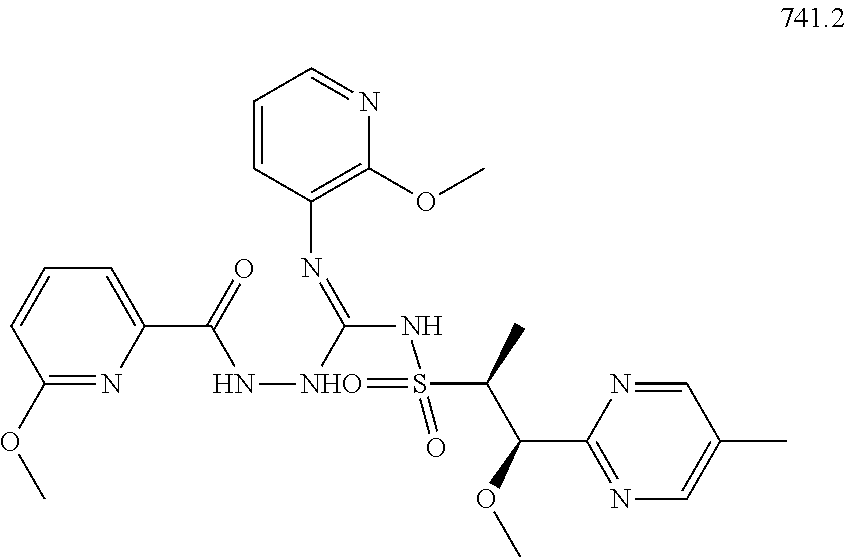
N1=C(C(OC)C(C)S2(=O)=[NHO](NC(=O)C3=CC=CC(OC)=N3)C(=NC3=C(OC)N=CC=C3)N2)N=CC(C)=C1
